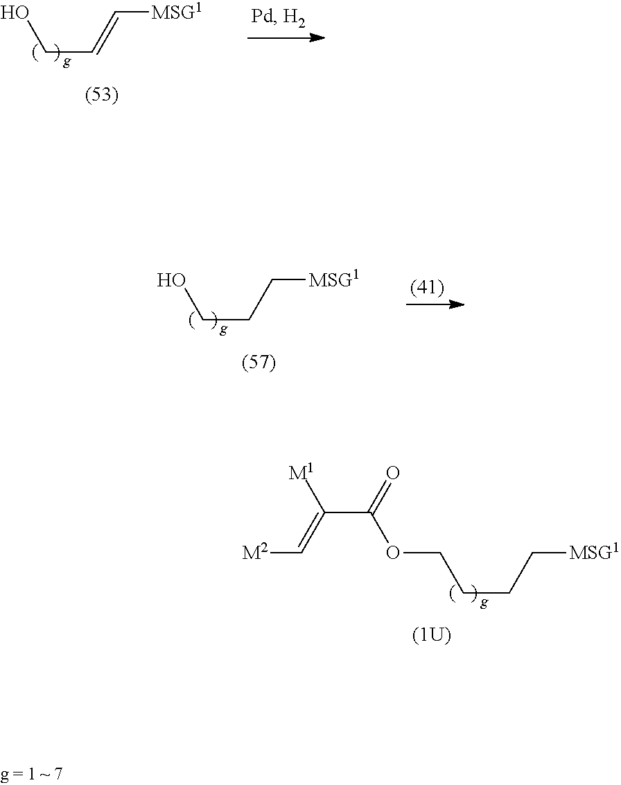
C(CCOC(=O)C([M1])=C[M2])C[MSG1].[g].C(CO)=C[MSG1].[g].C(CO)C[MSG1].[g]
